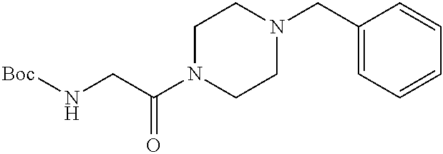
O=C(CN[Boc])N1CCN(CC2=CC=CC=C2)CC1
